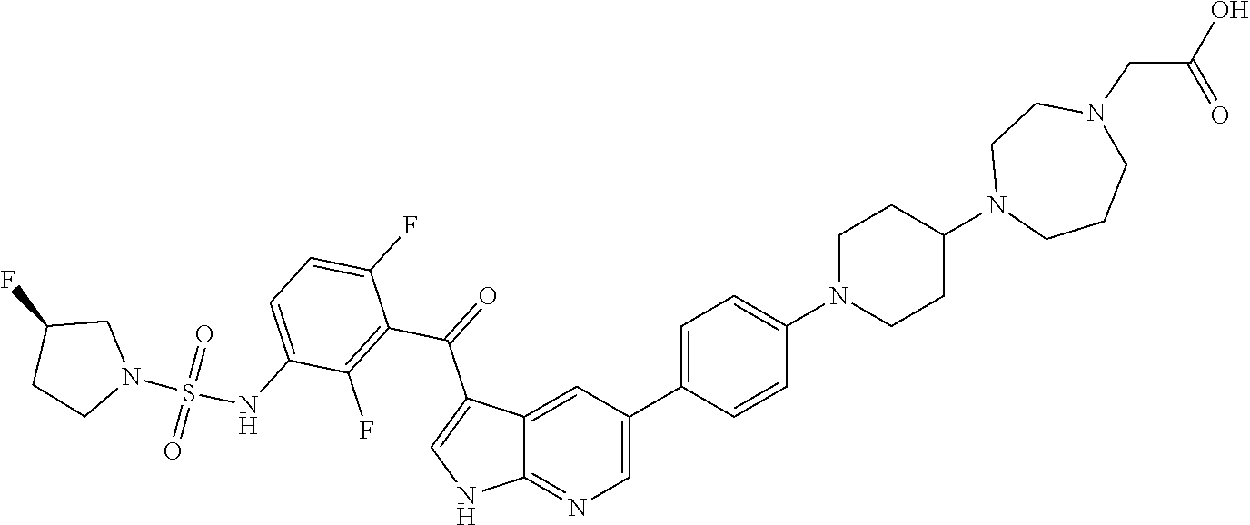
C12=CC(C3=CC=C(N4CCC(N5CCCN(CC(O)=O)CC5)CC4)C=C3)=CN=C1NC=C2C(C1=C(F)C(NS(N2CC(F)CC2)(=O)=O)=CC=C1F)=O
